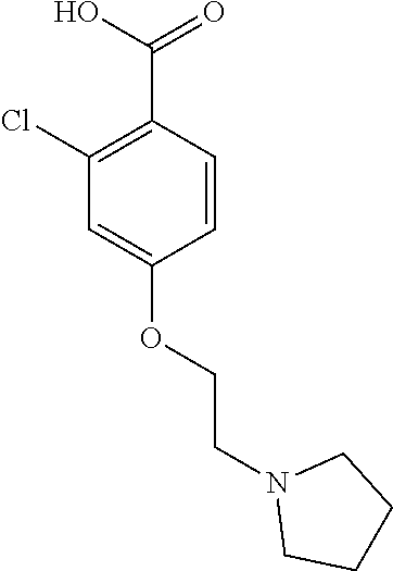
OC(=O)C1=C(Cl)C=C(OCCN2CCCC2)C=C1
